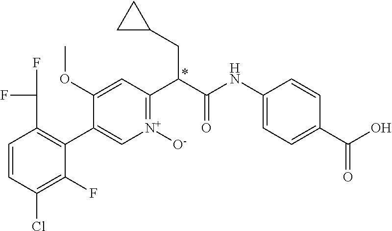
C1=CC(Cl)=C(F)C(C2=C[N+]([O-])=C(C(C(NC3=CC=C(C(O)=O)C=C3)=O)CC3CC3)C=C2OC)=C1C(F)F
